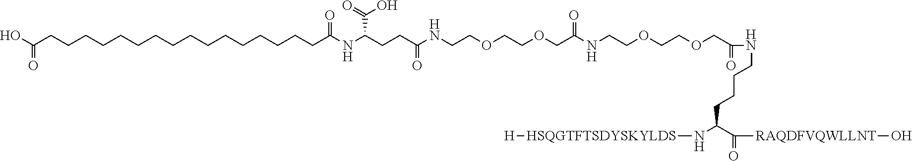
C(CCCCCCCCCCCCC(NC(CCC(NCCOCCOCC(=O)NCCOCCOCC(NCCCCC(C([RAQDFVQWLLNT]O)=O)N[HSQGTFTSDYSKYLDS][H])=O)=O)C(O)=O)=O)CCCC(O)=O
